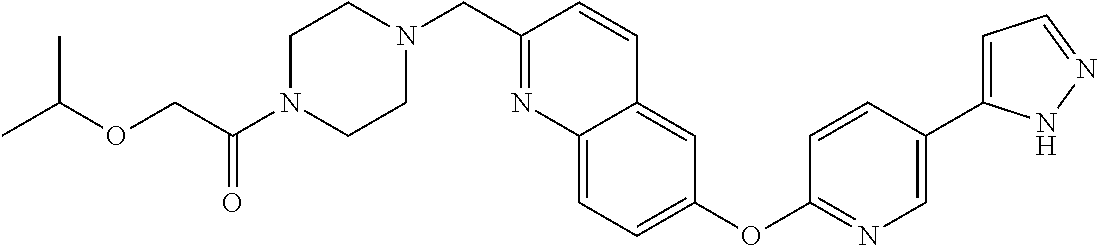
O(CC(N1CCN(CC2=NC3=CC=C(OC4=NC=C(C5=CC=NN5)C=C4)C=C3C=C2)CC1)=O)C(C)C
